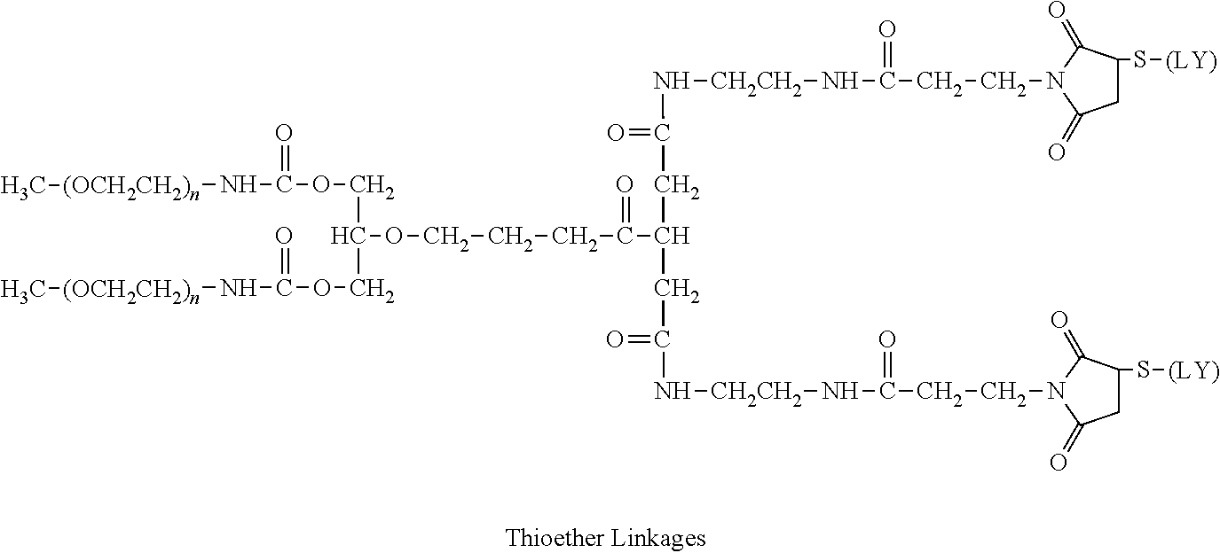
C(C(N[CH2CH2]NC(CC(CC(=O)N[CH2CH2]NC(=O)CCN1C(=O)CC(S[(LY)])C1=O)C(CCCOC(COC(N[(OCH2CH2)n]C)=O)COC(N[(OCH2CH2)n]C)=O)=O)=O)=O)CN1C(=O)CC(S[(LY)])C1=O
